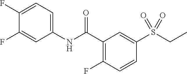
C1(F)=CC=C(NC(C2=C(F)C=CC(S(CC)(=O)=O)=C2)=O)C=C1F
